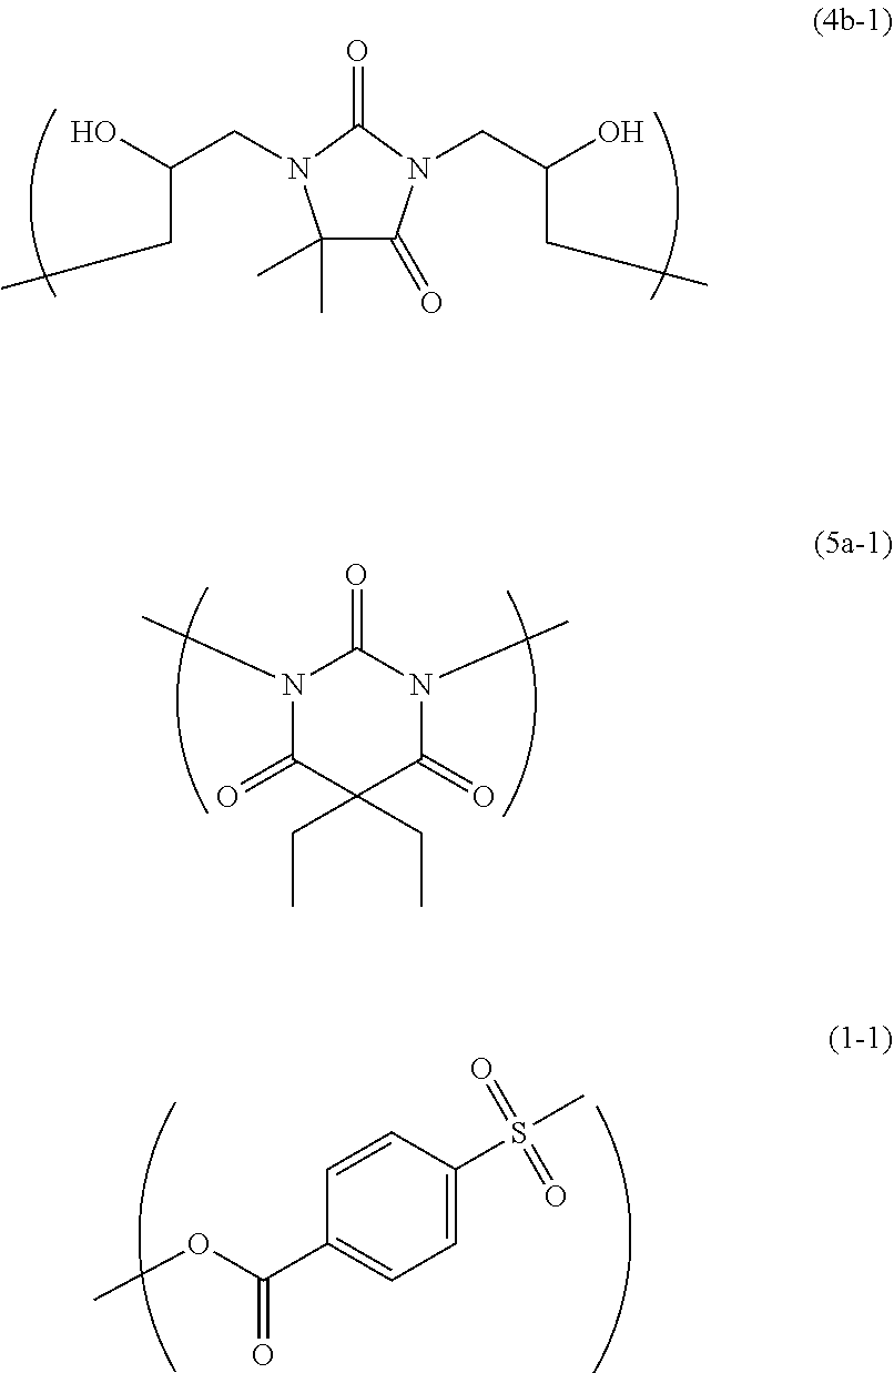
N1(C)C(=O)C(CC)(CC)C(=O)N(C)C1=O.C1=CC(S(C)(=O)=O)=CC=C1C(OC)=O.C(C(O)CC)N1C(C)(C)C(=O)N(CC(O)CC)C1=O
